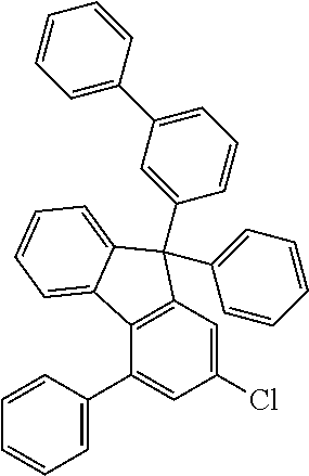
C1(Cl)=CC2=C(C(C3=CC=CC=C3)=C1)C1=CC=CC=C1C2(C1=CC=CC=C1)C1=CC(C2=CC=CC=C2)=CC=C1
